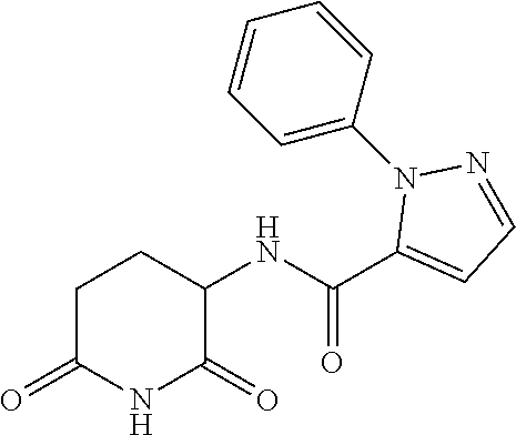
C1C(=O)NC(=O)C(NC(C2=CC=NN2C2=CC=CC=C2)=O)C1
